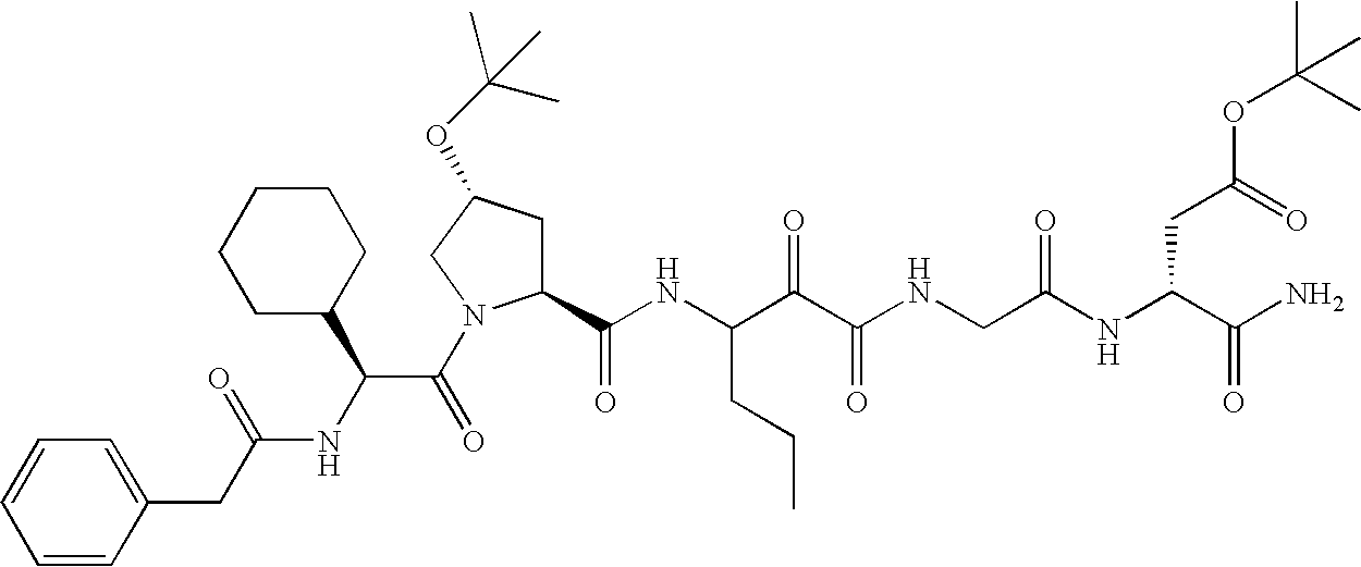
C1(CC(NC(C(=O)N2C(C(NC(C(C(NCC(NC(C(N)=O)CC(=O)OC(C)(C)C)=O)=O)=O)CCC)=O)CC(OC(C)(C)C)C2)C2CCCCC2)=O)=CC=CC=C1
